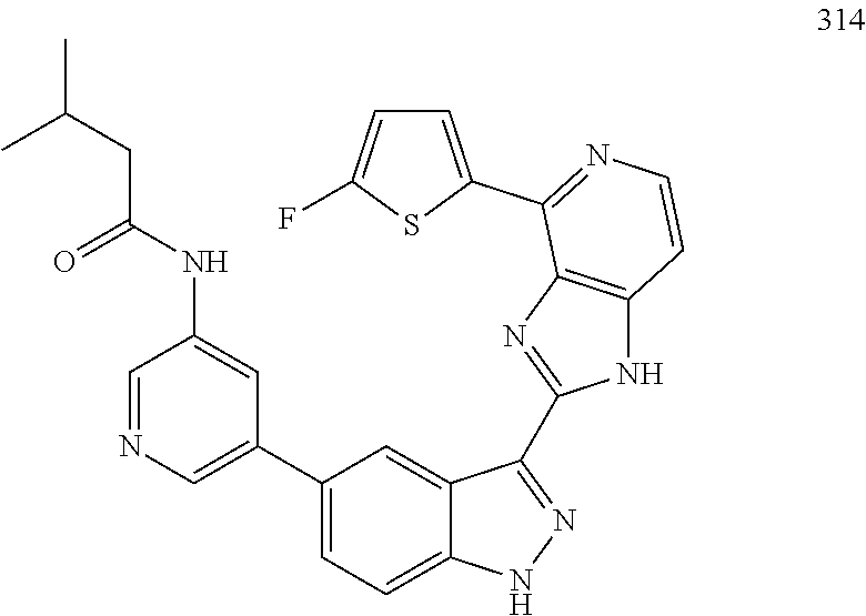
C1=NC=C(C2=CC=C3C(=C2)C(C2=NC4=C(N2)C=CN=C4C2=CC=C(F)S2)=NN3)C=C1NC(CC(C)C)=O
